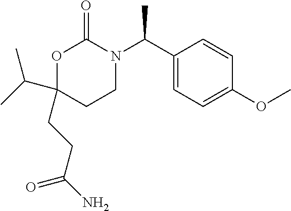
O1C(C(C)C)(CCC(N)=O)CCN(C(C2=CC=C(OC)C=C2)C)C1=O
